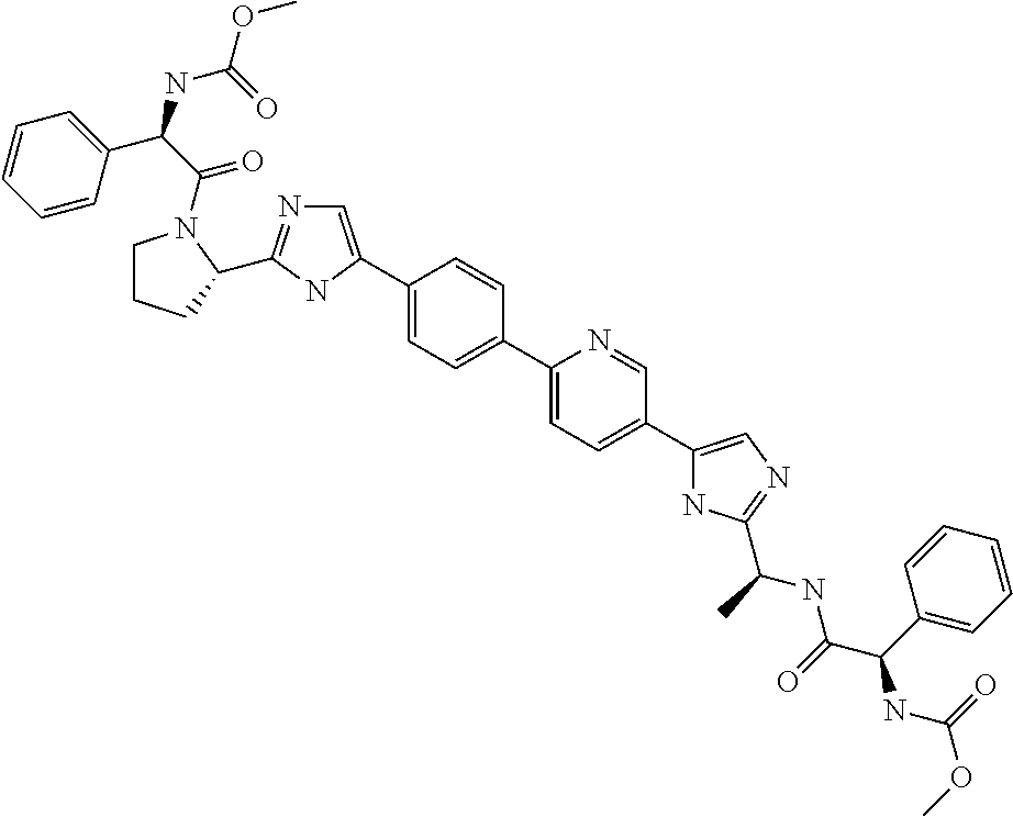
C1=CC(C(NC(OC)=O)C(N2CCCC2C2=NC=C(C3=CC=C(C4=CC=C(C5=CN=C(C(NC(=O)C(NC(OC)=O)C6=CC=CC=C6)C)N5)C=N4)C=C3)N2)=O)=CC=C1
